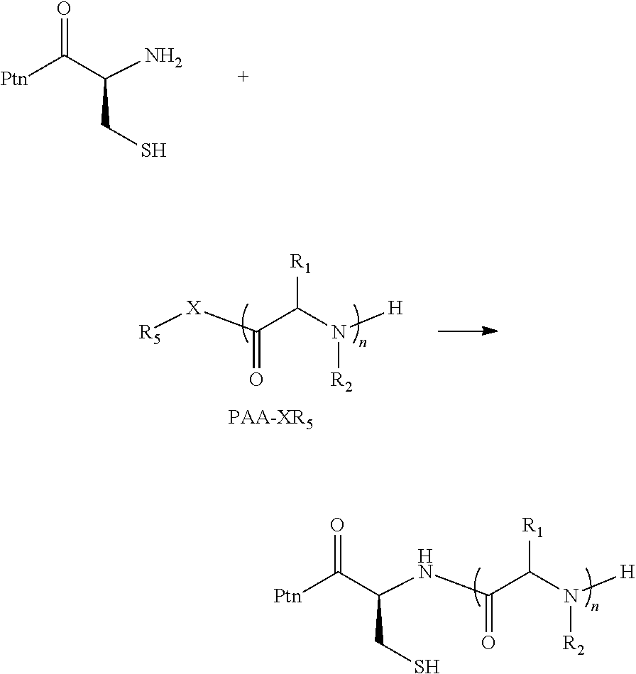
C(N)(C([Ptn])=O)CS.[R5][X]C(C(N([H])[R2])[R1])=O.[PAA-XR5].C(NC(C(N([H])[R2])[R1])=O)(C([Ptn])=O)CS
